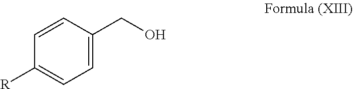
C1=C(CO)C=CC([R])=C1
